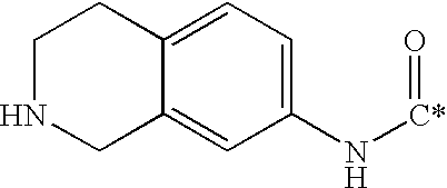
C12=CC=C(N[C*]=O)C=C1CNCC2
